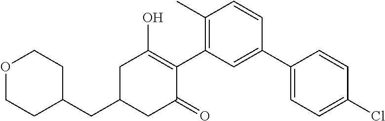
C1(CC2CC(=O)C(C3=C(C)C=CC(C4=CC=C(Cl)C=C4)=C3)=C(O)C2)CCOCC1
